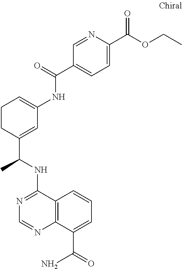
N1=C(NC(C2=CC(NC(C3=CC=C(C(OCC)=O)N=C3)=O)=CCC2)C)C2=C(N=C1)C(C(=O)N)=CC=C2
